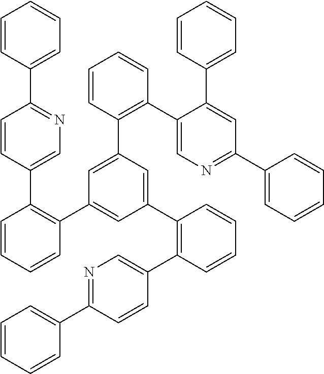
C1=CC(C2=NC=C(C3=C(C4=CC(C5=C(C6=CN=C(C7=CC=CC=C7)C=C6)C=CC=C5)=CC(C5=C(C6=CN=C(C7=CC=CC=C7)C=C6C6=CC=CC=C6)C=CC=C5)=C4)C=CC=C3)C=C2)=CC=C1
